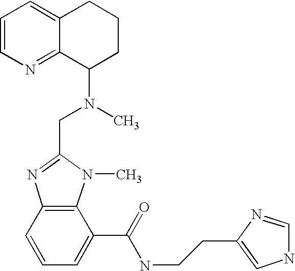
C1=CN=C2C(=C1)CCCC2N(C)CC1=NC2=C(N1C)C(C(=O)NCCC1=CNC=N1)=CC=C2
